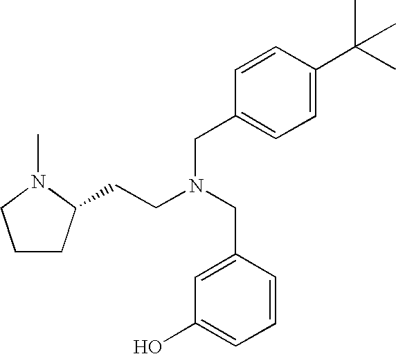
C1CC(CCN(CC2=CC(O)=CC=C2)CC2=CC=C(C(C)(C)C)C=C2)N(C)C1
